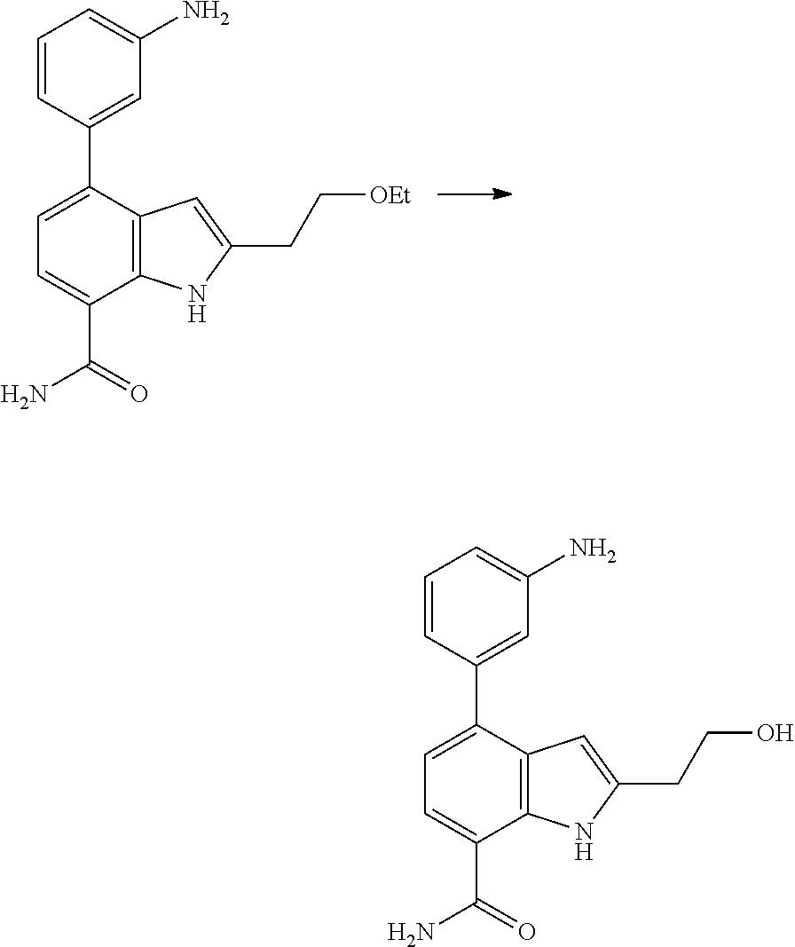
C1=C(C2=CC(N)=CC=C2)C2=C(C(C(=O)N)=C1)NC(CCO)=C2.C1=C(C2=CC(N)=CC=C2)C2=C(C(C(=O)N)=C1)NC(CC[OEt])=C2
